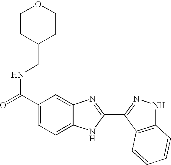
C1(C(=O)NCC2CCOCC2)=CC=C2C(=C1)N=C(C1=NNC3=C1C=CC=C3)N2
